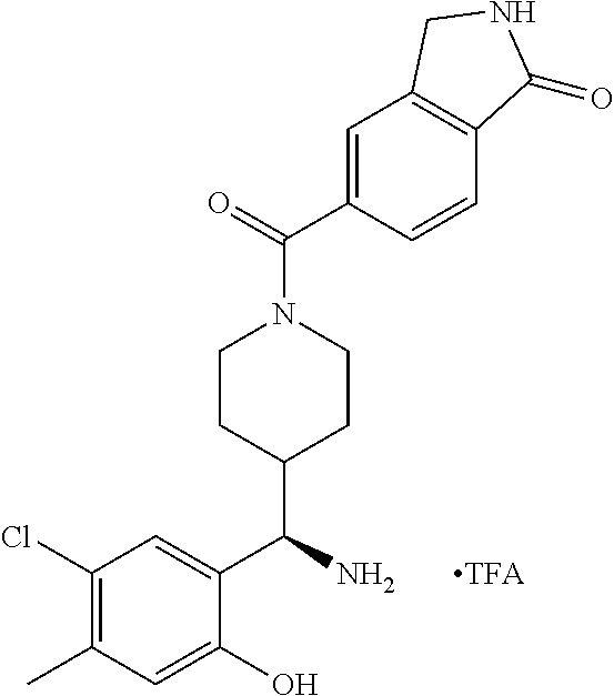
C1(Cl)=C(C)C=C(O)C(C(N)C2CCN(C(=O)C3=CC4=C(C=C3)C(=O)NC4)CC2)=C1.[TFA]
